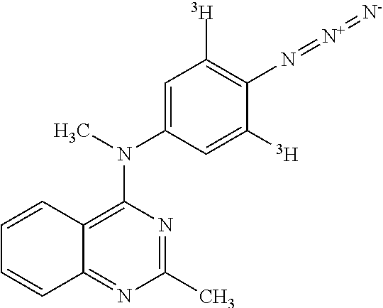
C1=CC2=C(N(C)C3=CC([T])=C(N=[N+]=[N-])C([T])=C3)N=C(C)N=C2C=C1
